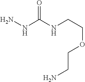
N(N)C(NCCOCCN)=O
